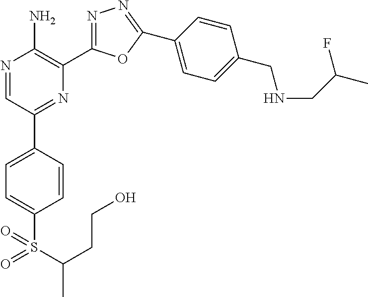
N1=CC(C2=CC=C(S(C(CCO)C)(=O)=O)C=C2)=NC(C2=NN=C(C3=CC=C(CNCC(C)F)C=C3)O2)=C1N
